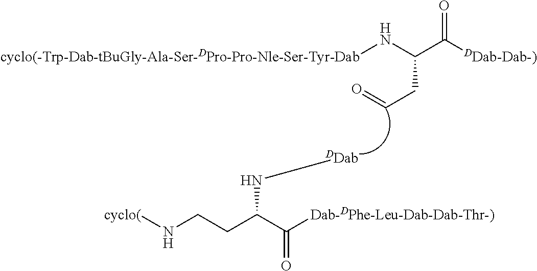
[cyclo(-Trp-Dab-tBuGly-Ala-Ser-DPro-Pro-Nle-Ser-Tyr-Dab]NC(C([DDab-Dab-)])=O)CC=O.[DDab]NC(CCN[cyclo(])C([Dab-DPhe-Leu-Dab-Dab-Thr-)])=O
